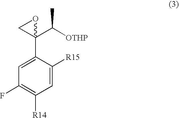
C1(C2=CC(F)=C([R14])C=C2[R15])(C([OTHP])C)OC1
